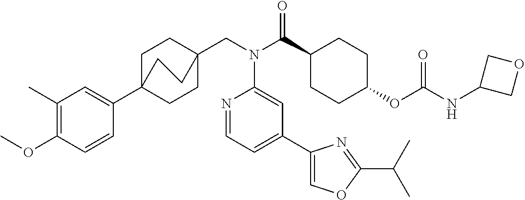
C1(C)=C(OC)C=CC(C23CCC(CN(C(C4CCC(OC(NC5COC5)=O)CC4)=O)C4=CC(C5=COC(C(C)C)=N5)=CC=N4)(CC2)CC3)=C1
